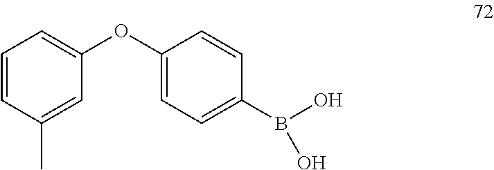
C1(OC2=CC=C(B(O)O)C=C2)=CC=CC(C)=C1
